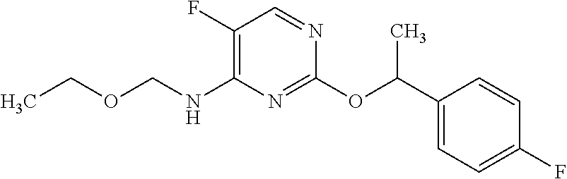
C1(OC(C2=CC=C(F)C=C2)C)=NC(NCOCC)=C(F)C=N1
